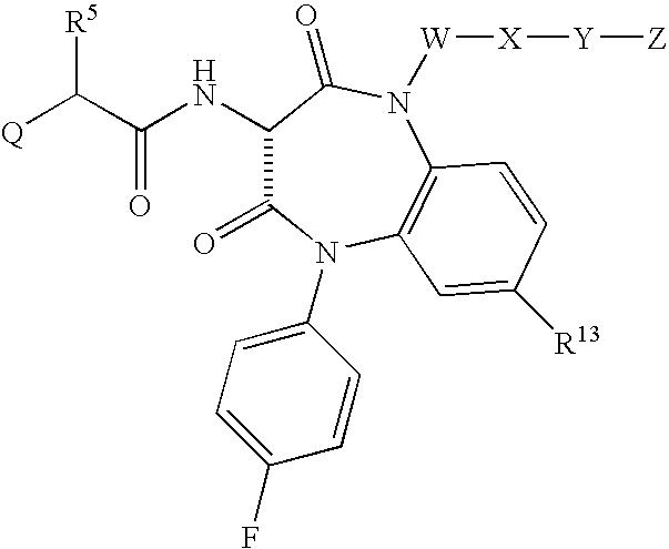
C1(NC(C([Q])[R5])=O)C(=O)N(C2=CC=C(F)C=C2)C2=C(N([W][X][Y][Z])C1=O)C=CC([R13])=C2
